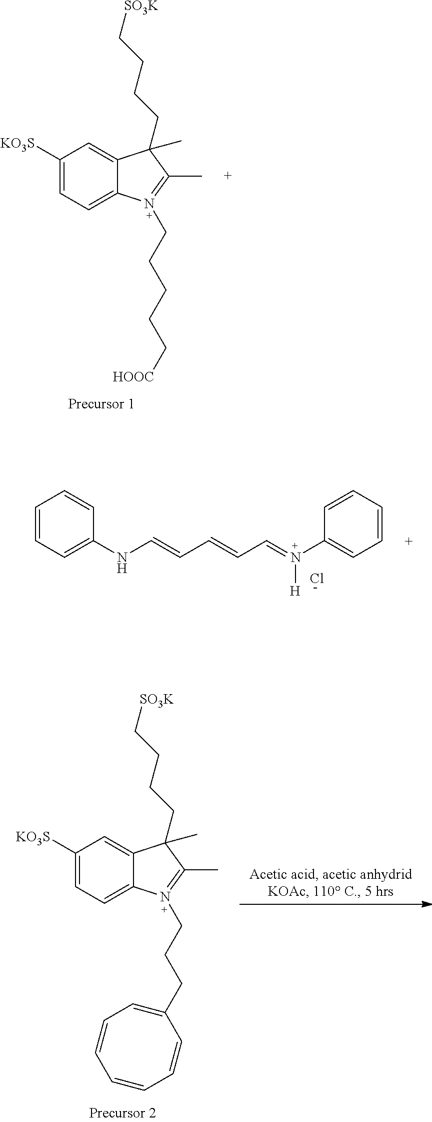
C1([KO3S])=CC=C2C(=C1)C(CCCC[SO3K])(C)C(C)=N2CCCCC[HOOC].C1([KO3S])=CC=C2C(=C1)C(CCCC[SO3K])(C)C(C)=N2CCCC1=CC=CC=CC=C1.C1=CC=C(NC=CC=CC=N(C2=CC=CC=C2)[H])C=C1.Cl
